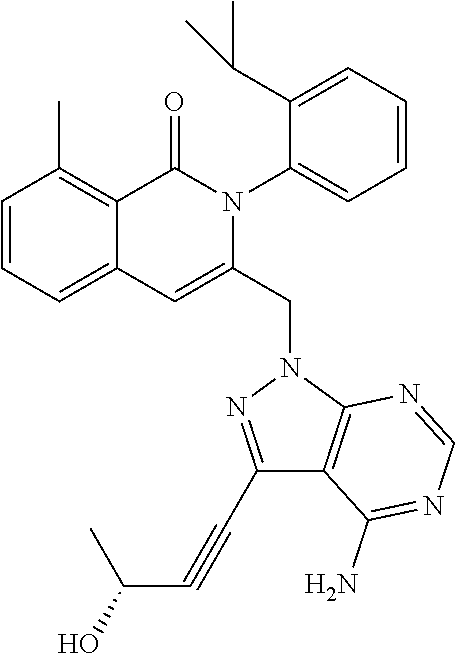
C1=CC=C2C(=C1C)C(=O)N(C1=CC=CC=C1C(C)C)C(CN1N=C(C#CC(O)C)C3=C1N=CN=C3N)=C2
